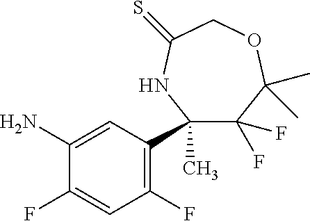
C1(C)(C2=C(F)C=C(F)C(N)=C2)C(F)(F)C(C)(C)OCC(=S)N1
